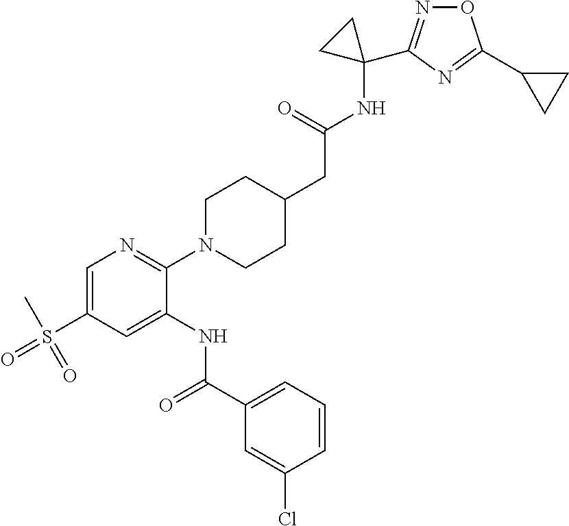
C1=C(S(C)(=O)=O)C=C(NC(C2=CC=CC(Cl)=C2)=O)C(N2CCC(CC(NC3(C4=NOC(C5CC5)=N4)CC3)=O)CC2)=N1
